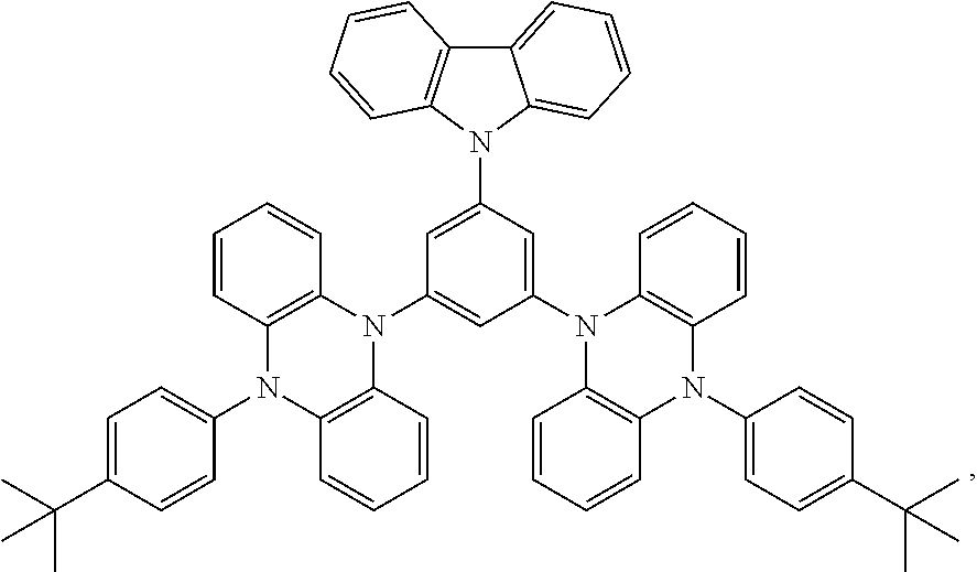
C1=CC=CC2=C1N(C1=CC=C(C(C)(C)C)C=C1)C1=C(N2C2=CC(N3C4=C(C5=CC=CC=C53)C=CC=C4)=CC(N3C4=C(C=CC=C4)N(C4=CC=C(C(C)(C)C)C=C4)C4=C3C=CC=C4)=C2)C=CC=C1
